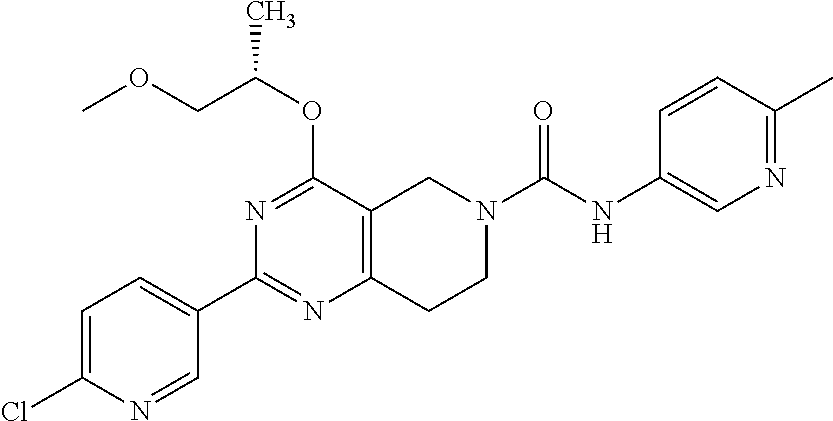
C1=C(Cl)N=CC(C2=NC3=C(C(OC(COC)C)=N2)CN(C(NC2=CN=C(C)C=C2)=O)CC3)=C1
